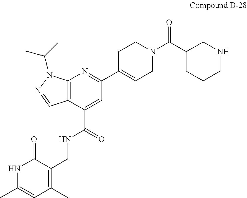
N1C(C)=CC(C)=C(CNC(C2=CC(C3=CCN(C(C4CCCNC4)=O)CC3)=NC3=C2C=NN3C(C)C)=O)C1=O
